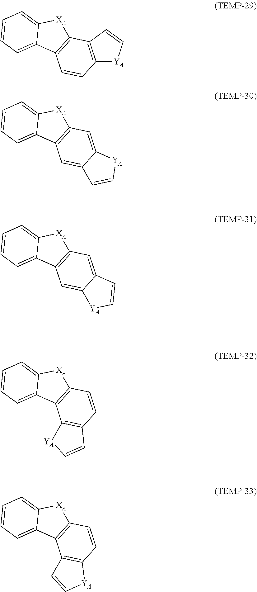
C12=C(C3=C(C=C1)C1=CC=CC=C1[XA]3)C=C[YA]2.C12=CC3=C(C=C1C=C[YA]2)C1=CC=CC=C1[XA]3.C12=CC3=C(C=C1[YA]C=C2)C1=CC=CC=C1[XA]3.C1=CC2=C(C3=C1C=C[YA]3)C1=CC=CC=C1[XA]2.C1=CC2=C(C3=C1[YA]C=C3)C1=CC=CC=C1[XA]2
